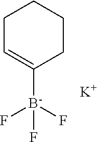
[K].[B-](F)(F)(F)C1=CCCCC1
